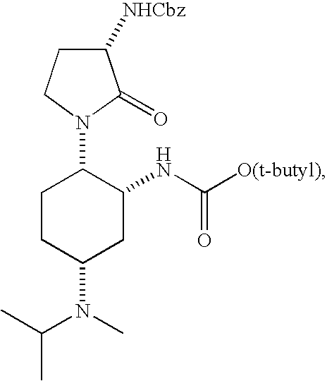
C1CC(N(C(C)C)C)CC(NC([O(t-butyl)])=O)C1N1CCC([NHCbz])C1=O
